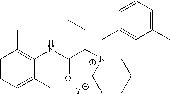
[Y].C1=CC=C(C)C(NC(C([N+]2(CC3=CC(C)=CC=C3)CCCCC2)CC)=O)=C1C
